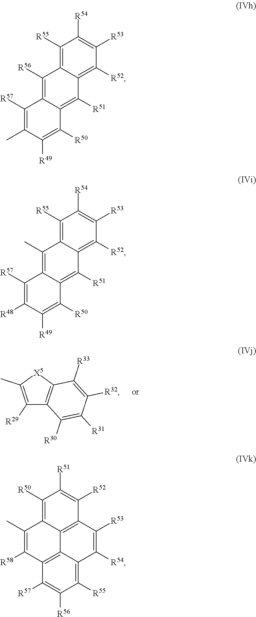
C1([R29])=C(C)[X5]C2=C1C([R30])=C([R31])C([R32])=C2[R33].C1([R55])=C2C(=C([R52])C([R53])=C1[R54])C([R51])=C1C(=C2[R56])C([R57])=C(C)C([R49])=C1[R50].C1([R55])=C2C(=C([R52])C([R53])=C1[R54])C([R51])=C1C(=C2C)C([R57])=C([R48])C([R49])=C1[R50].C1([R55])=C2C3=C(C([R57])=C1[R56])C([R58])=C(C)C1=C([R50])C([R51])=C([R52])C(=C31)C([R53])=C2[R54]
